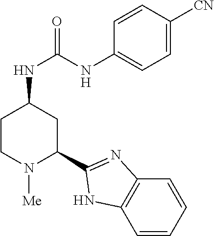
C1=C([CN])C=CC(NC(=O)NC2CC(C3=NC4=C(C=CC=C4)N3)N([Me])CC2)=C1
